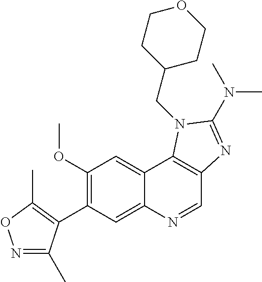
C1(OC)=C(C2=C(C)ON=C2C)C=C2C(=C1)C1=C(C=N2)N=C(N(C)C)N1CC1CCOCC1
